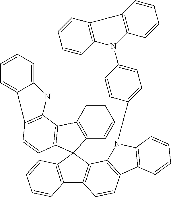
C12=C(C=CC=C1)C1(C3=C2C=CC2=C3N(C3=CC=C(N4C5=C(C=CC=C5)C5=C4C=CC=C5)C=C3)C3=C2C=CC=C3)C2=C(C=CC=C2)C2=C1C=CC1=C2NC2=CC=CC=C12
